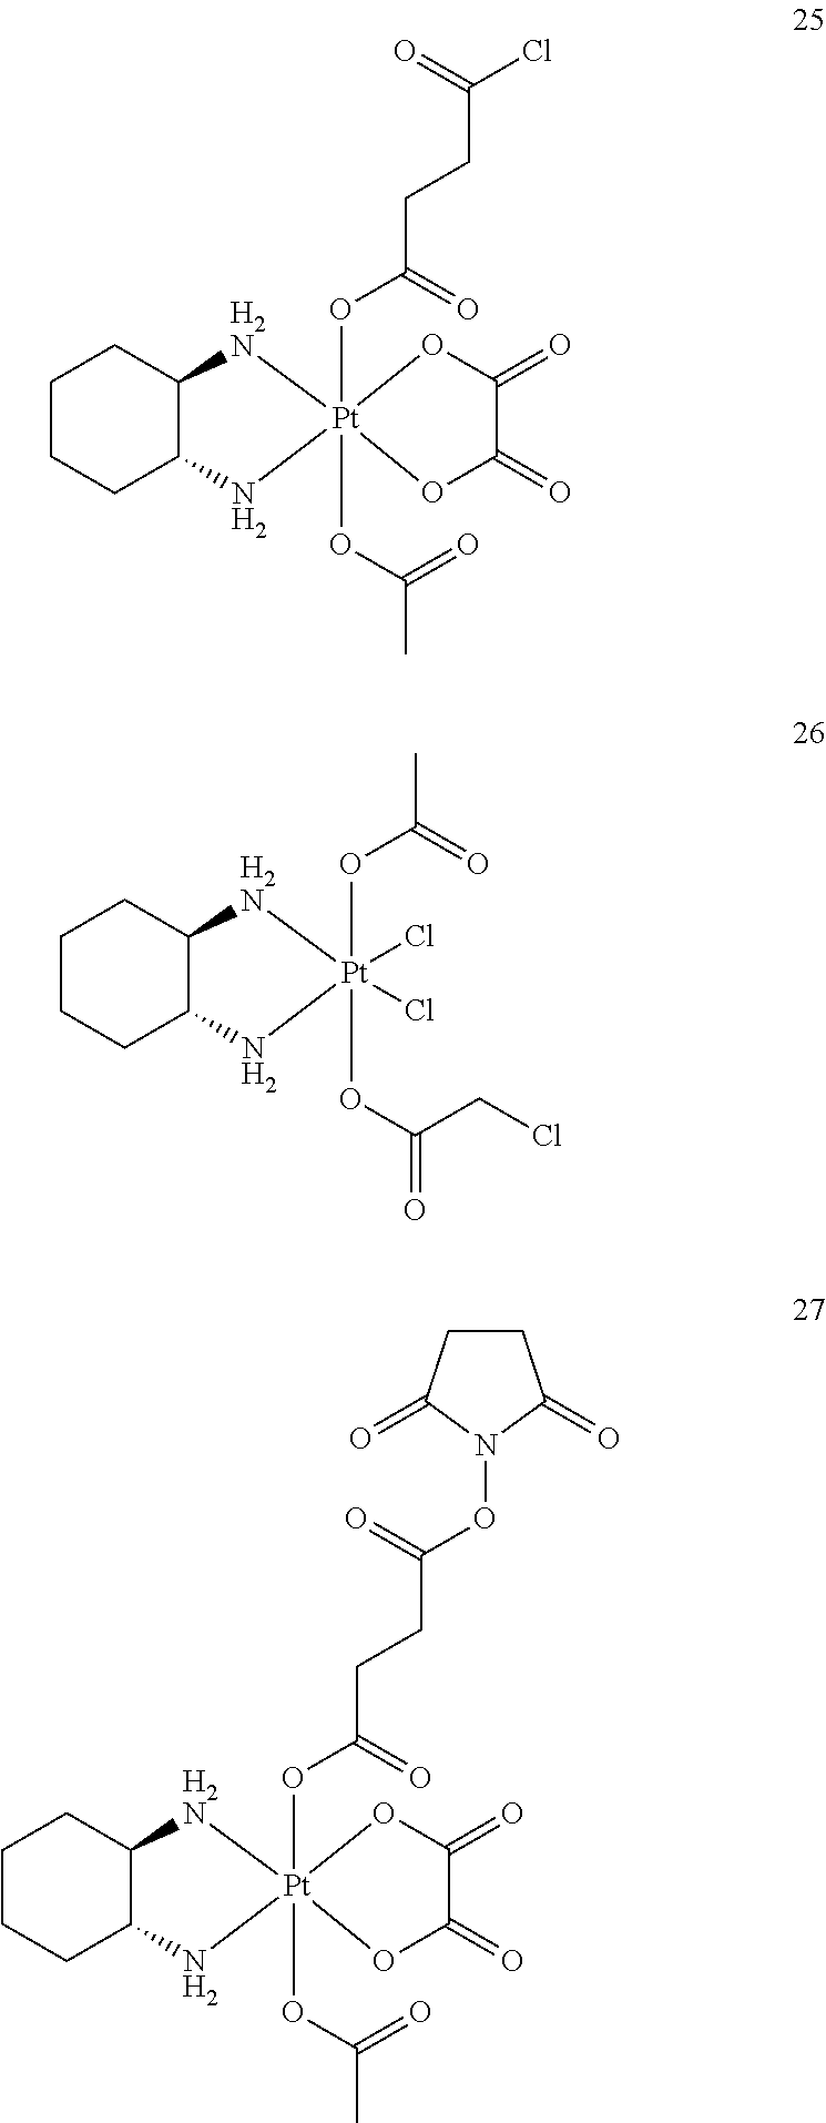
C1CCC2C(C1)[H2N][Pt]1(OC(CCC(Cl)=O)=O)(OC(=O)C)(N2)OC(=O)C(=O)O1.C1CCC2C(C1)[H2N][Pt](OC(C)=O)(OC(CCl)=O)(Cl)(Cl)N2.C1CCC2C(C1)[H2N][Pt]1(OC(CCC(ON3C(=O)CCC3=O)=O)=O)(OC(=O)C)(N2)OC(=O)C(=O)O1
